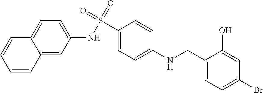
C1(NS(C2=CC=C(NCC3=CC=C(Br)C=C3O)C=C2)(=O)=O)=CC=C2C(=C1)C=CC=C2
